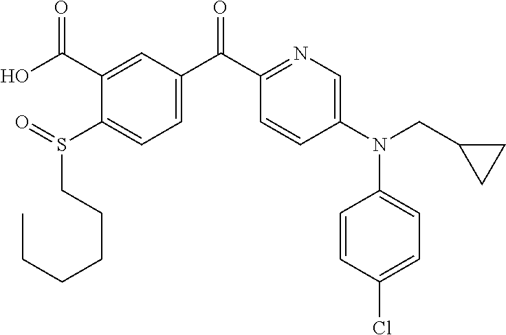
C(CCCS(C1=CC=C(C(C2=NC=C(N(C3=CC=C(Cl)C=C3)CC3CC3)C=C2)=O)C=C1C(O)=O)=O)CC
